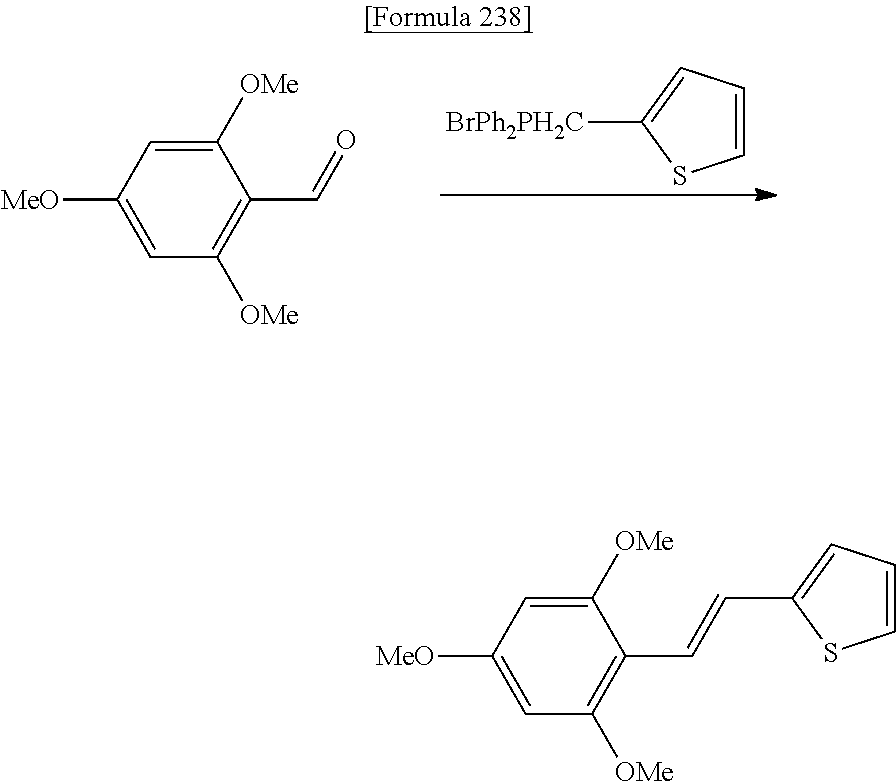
C1([OMe])=CC([MeO])=CC([OMe])=C1C=O.C1=CC=C([BrPh2PH2C])S1.C1([OMe])=CC([MeO])=CC([OMe])=C1C=CC1=CC=CS1
